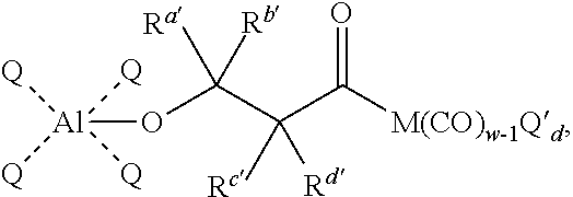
[Al](OC(C(C([M(CO)w-1Qd])=O)([Rc])[Rd])([Ra])[Rb])([Q])([Q])([Q])[Q]
